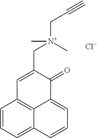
C1=CC=C2C3=C1C=C(C[N+](C)(CC#C)C)C(=O)C3=CC=C2.[Cl-]
